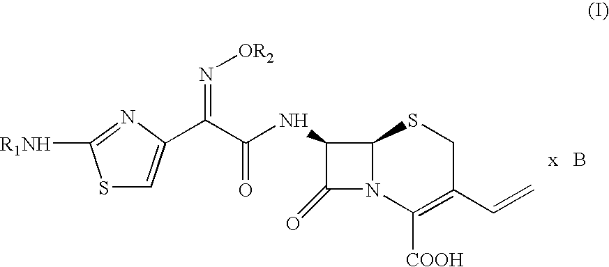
S1C=C(C(C(NC2C3N(C2=O)C([COOH])=C(C=C)CS3)=O)=N[OR2])N=C1[R1NH].B
